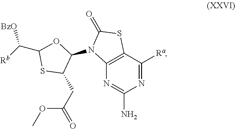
N1=C([Ra])C2=C(N=C1N)N(C1OC(C([Rb])[BzO])SC1CC(=O)OC)C(=O)S2
